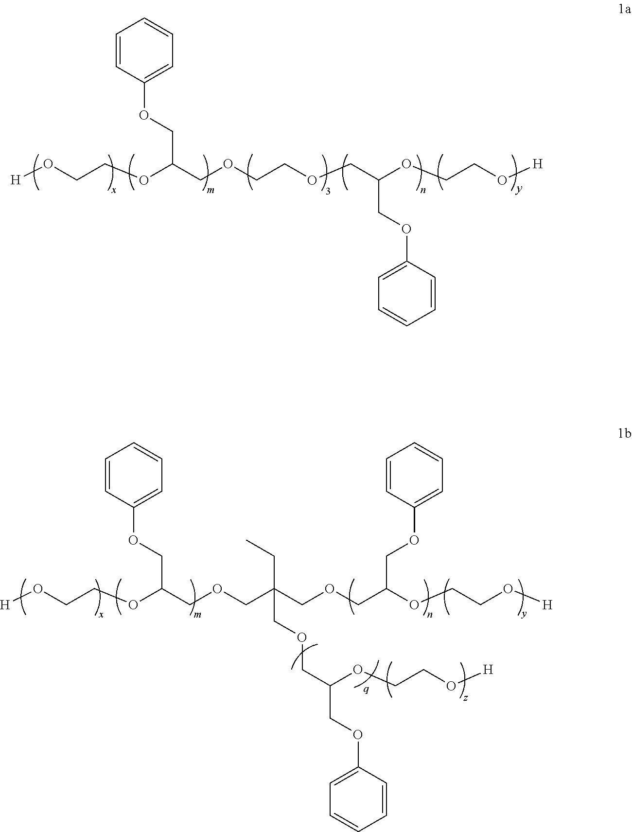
[H]OCCOC(COCCOCC(OCCO[H])COC1=CC=CC=C1)COC1=CC=CC=C1.[H]OCCOC(COCC(COCC(OCCO[H])COC1=CC=CC=C1)(CC)COCC(OCCO[H])COC1=CC=CC=C1)COC1=CC=CC=C1
